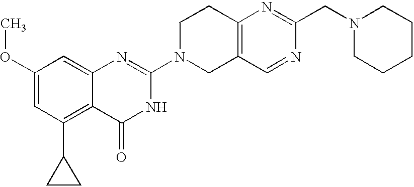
C1(OC)=CC(C2CC2)=C2C(=C1)N=C(N1CC3=C(CC1)N=C(CN1CCCCC1)N=C3)NC2=O
